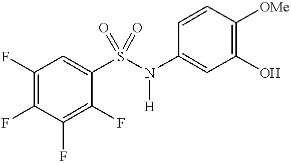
C1(F)=C(F)C(F)=C(F)C(S(N([H])C2=CC(O)=C([OMe])C=C2)(=O)=O)=C1
